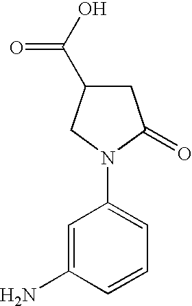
C1=C(N)C=CC=C1N1CC(C(=O)O)CC1=O
